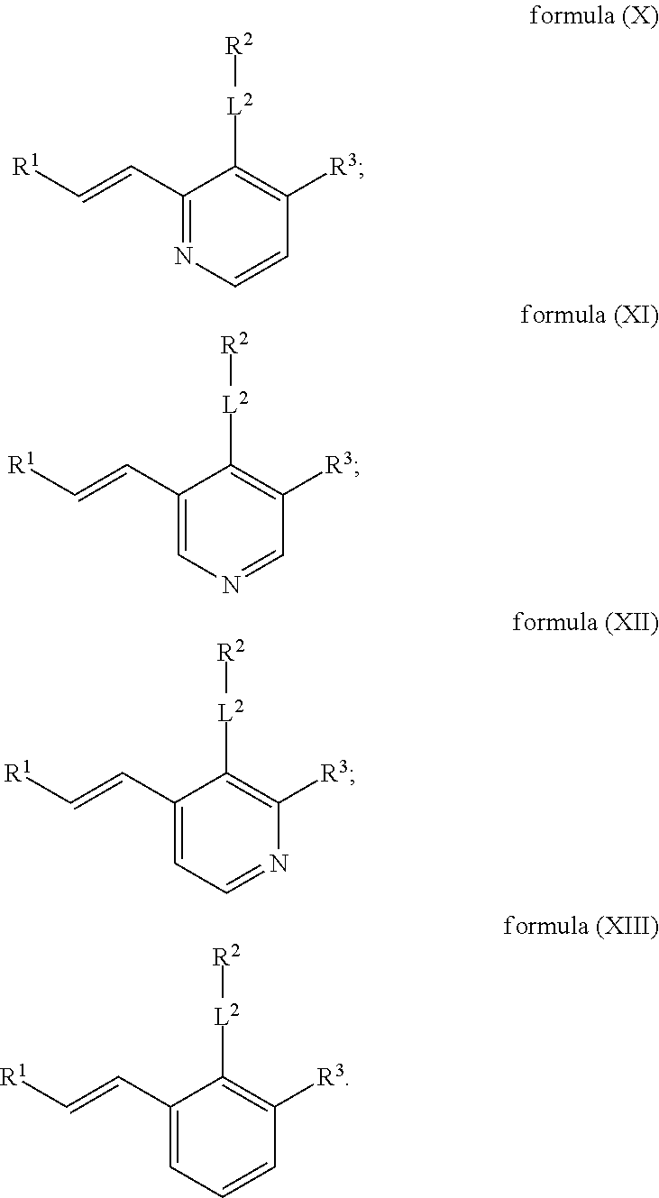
C1(C=C[R1])=NC=CC([R3])=C1[L2][R2].C1(C=C[R1])=CN=CC([R3])=C1[L2][R2].C1(C=C[R1])=CC=NC([R3])=C1[L2][R2].C1(C=C[R1])=CC=CC([R3])=C1[L2][R2]
